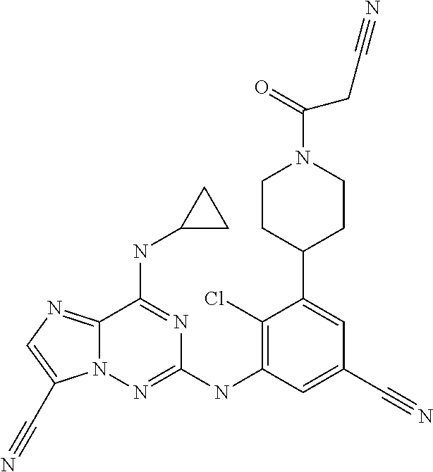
N12C(=NC=C1C#N)C(NC1CC1)=NC(NC1=C(Cl)C(C3CCN(C(=O)CC#N)CC3)=CC(C#N)=C1)=N2
